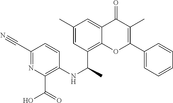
C1=CC=CC=C1C1=C(C)C(=O)C2=CC(C)=CC(C(NC3=C(C(O)=O)N=C(C#N)C=C3)C)=C2O1
